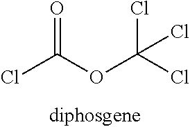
ClC(OC(Cl)(Cl)Cl)=O
